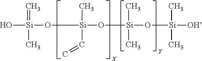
O[Si](O[Si](O[Si](O[Si]([OH])(C)C)(C)C)(C)C=C)(=C)C
